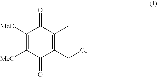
C1([MeO])=C([MeO])C(=O)C(CCl)=C(C)C1=O
